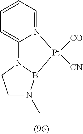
C1=CC=N2C(=C1)N1CCN(C)B1[Pt]2([CO])[CN]
